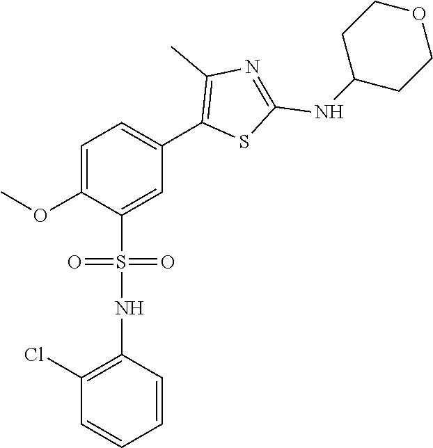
COC1=CC=C(C2=C(C)N=C(NC3CCOCC3)S2)C=C1S(NC1=C(Cl)C=CC=C1)(=O)=O
